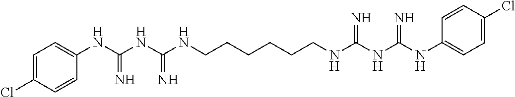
C1=C(Cl)C=CC(NC(=N)NC(=N)NCCCCCCNC(=N)NC(=N)NC2=CC=C(Cl)C=C2)=C1
